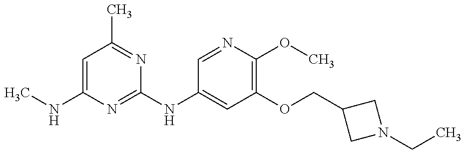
C1=C(NC)N=C(NC2=CC(OCC3CN(CC)C3)=C(OC)N=C2)N=C1C
